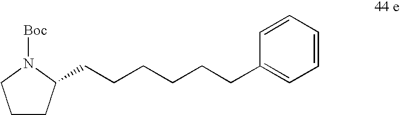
C1CC(CCCCCCC2=CC=CC=C2)N([Boc])C1
